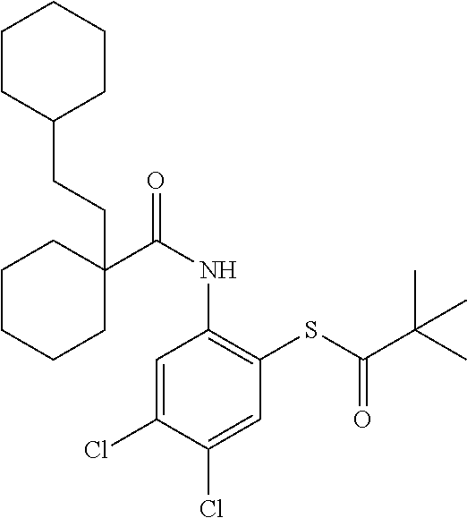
C1=C(Cl)C(Cl)=CC(SC(C(C)(C)C)=O)=C1NC(=O)C1(CCC2CCCCC2)CCCCC1
